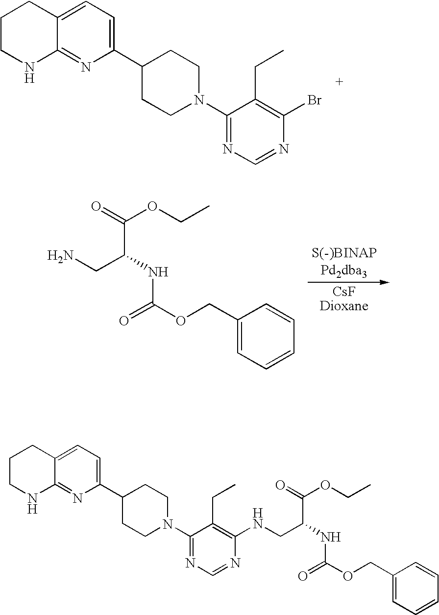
C(C(NC(OCC1=CC=CC=C1)=O)CN)(=O)OCC.C1CNC2=NC(C3CCN(C4=NC=NC(Br)=C4CC)CC3)=CC=C2C1.C1CNC2=NC(C3CCN(C4=NC=NC(NCC(C(=O)OCC)NC(OCC5=CC=CC=C5)=O)=C4CC)CC3)=CC=C2C1
